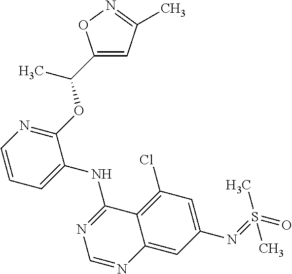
C1=CN=C(OC(C)C2=CC(C)=NO2)C(NC2=NC=NC3=CC(N=S(=O)(C)C)=CC(Cl)=C23)=C1
